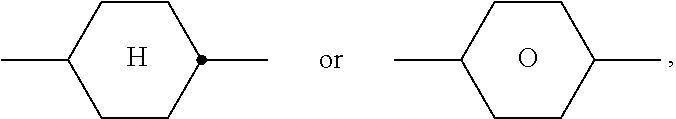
C1CC(C)CCC1C.[H].C1CC(C)CCC1C.O
